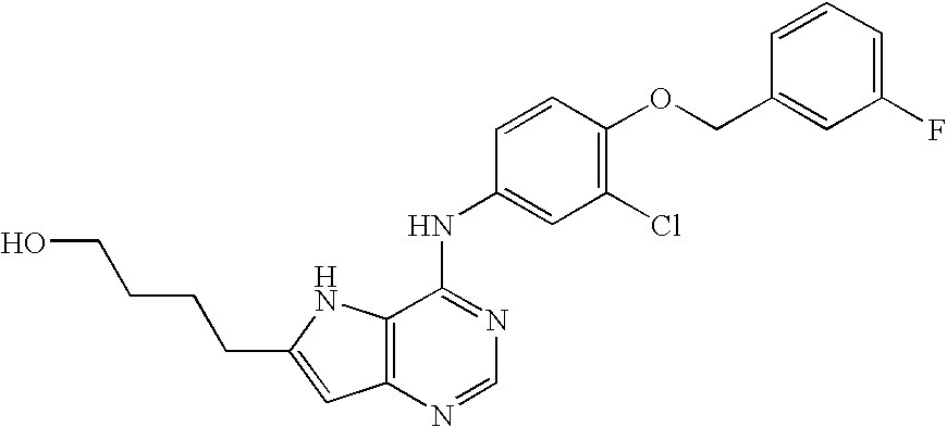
C(C1=CC2=C(N1)C(NC1=CC(Cl)=C(OCC3=CC(F)=CC=C3)C=C1)=NC=N2)CCCO
